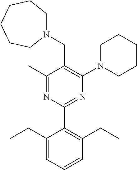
C1(C)=NC(C2=C(CC)C=CC=C2CC)=NC(N2CCCCC2)=C1CN1CCCCCC1
